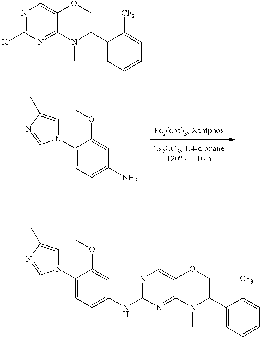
NC1=CC=C(N2C=C(C)N=C2)C(OC)=C1.N1=C(Cl)N=C2C(=C1)OCC(C1=CC=CC=C1[CF3])N2C.N1=C(NC2=CC=C(N3C=C(C)N=C3)C(OC)=C2)N=C2C(=C1)OCC(C1=CC=CC=C1[CF3])N2C
